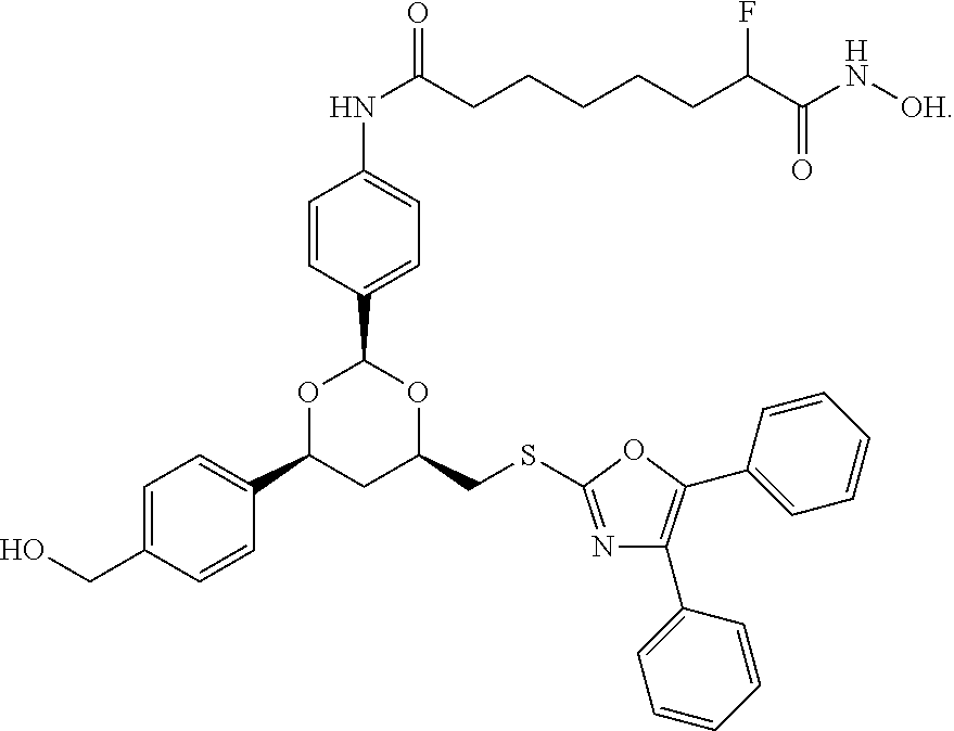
N1=C(SCC2CC(C3=CC=C(CO)C=C3)OC(C3=CC=C(NC(=O)CCCCCC(C(N[OH])=O)F)C=C3)O2)OC(C2=CC=CC=C2)=C1C1=CC=CC=C1
